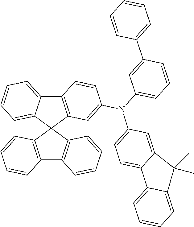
C12=C(C3(C4=CC=CC=C14)C1=C(C4=C3C=CC=C4)C=CC=C1)C=C(N(C1=CC=CC(C3=CC=CC=C3)=C1)C1=CC=C3C(=C1)C(C)(C)C1=CC=CC=C31)C=C2
